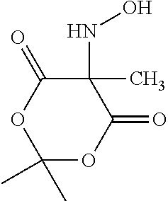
C1(C)(C)OC(=O)C(NO)(C)C(=O)O1
